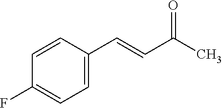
C1=C(C=CC(C)=O)C=CC(F)=C1
